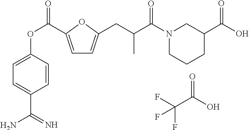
C1=C(C(OC2=CC=C(C(N)=N)C=C2)=O)OC(CC(C(N2CC(C(O)=O)CCC2)=O)C)=C1.FC(C(O)=O)(F)F
